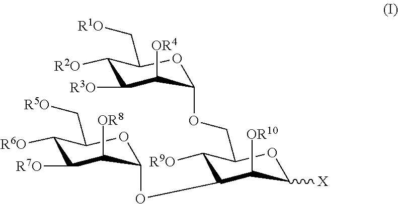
C1([R2O])C([R3O])C([OR4])C(OCC2C([R9O])C(OC3OC(C[R5O])C([R6O])C([R7O])C3[OR8])C([OR10])C([X])O2)OC1C[R1O]
